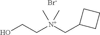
C1(C[N+](C)(C)CCO)CCC1.[Br-]
